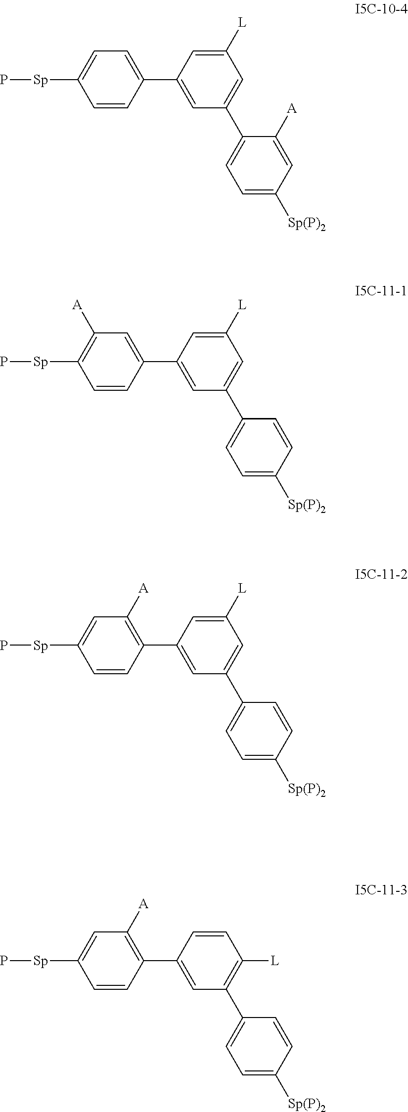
C1(C2=CC(C3=CC=C([Sp(P)2])C=C3[A])=CC([L])=C2)=CC=C([Sp]P)C=C1.C1(C2=CC(C3=CC=C([Sp(P)2])C=C3)=CC([L])=C2)=CC([A])=C([Sp]P)C=C1.C1(C2=CC(C3=CC=C([Sp(P)2])C=C3)=CC([L])=C2)=C([A])C=C([Sp]P)C=C1.C1(C2=CC(C3=CC=C([Sp(P)2])C=C3)=C([L])C=C2)=C([A])C=C([Sp]P)C=C1
